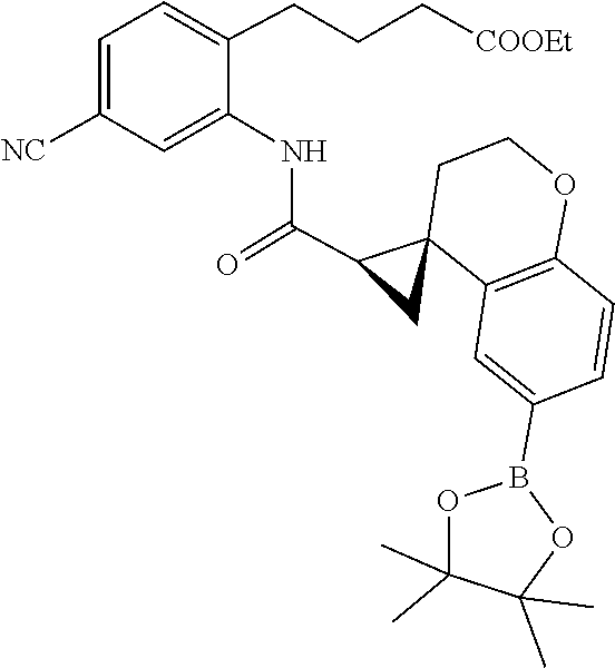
B1(C2=CC3=C(OCCC34CC4C(NC3=CC([NC])=CC=C3CCC[COOEt])=O)C=C2)OC(C)(C)C(C)(C)O1
